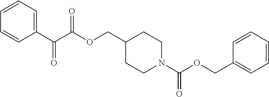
O(CC1CCN(C(OCC2=CC=CC=C2)=O)CC1)C(=O)C(C1=CC=CC=C1)=O
